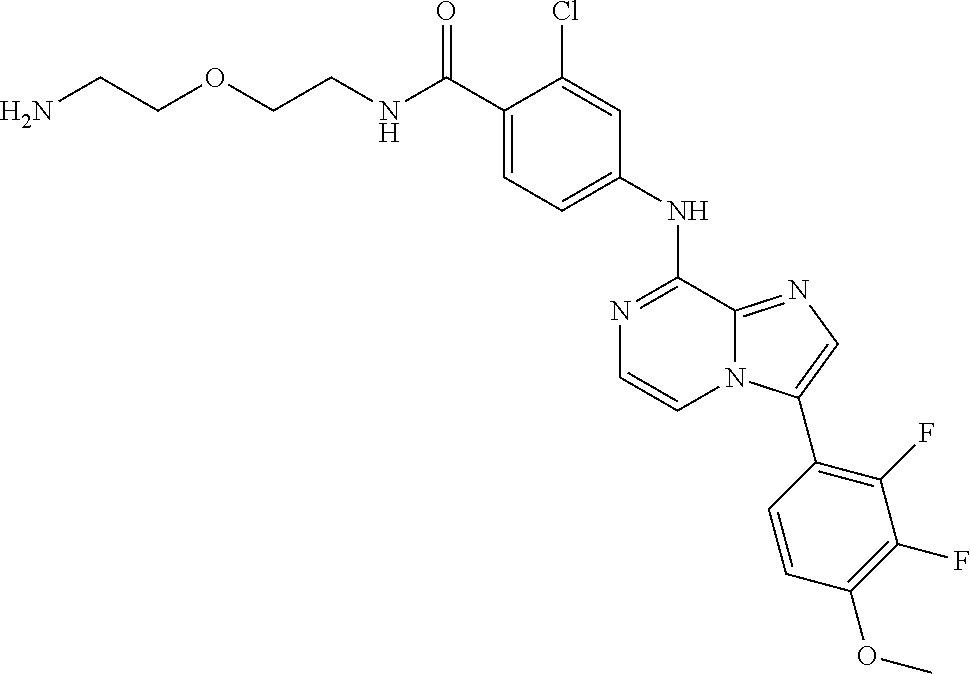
C1(NC2=NC=CN3C2=NC=C3C2=C(F)C(F)=C(OC)C=C2)=CC=C(C(NCCOCCN)=O)C(Cl)=C1
